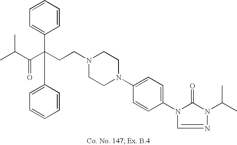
N1(CCC(C(C(C)C)=O)(C2=CC=CC=C2)C2=CC=CC=C2)CCN(C2=CC=C(N3C(=O)N(C(C)C)N=C3)C=C2)CC1
